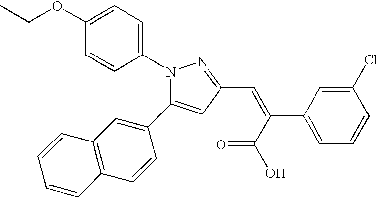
C1(OCC)=CC=C(N2N=C(C=C(C(O)=O)C3=CC=CC(Cl)=C3)C=C2C2=CC3=C(C=C2)C=CC=C3)C=C1
